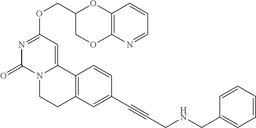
N1=CC=CC2=C1OCC(COC1=NC(=O)N3C(=C1)C1=C(CC3)C=C(C#CCNCC3=CC=CC=C3)C=C1)O2
